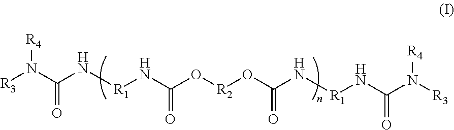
[R4]N(C(N[R1]NC(O[R2]OC(N[R1]NC(N([R3])[R4])=O)=O)=O)=O)[R3]
